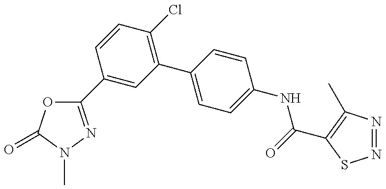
C1(C2=NN(C)C(=O)O2)=CC(C2=CC=C(NC(=O)C3=C(C)N=NS3)C=C2)=C(Cl)C=C1
